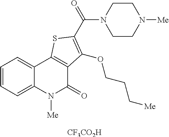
[CF3CO2H].C1=CC=C2C(=C1)C1=C(C(=O)N2[Me])C(OCCC[Me])=C(C(N2CCN([Me])CC2)=O)S1
